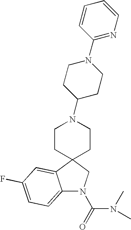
C12=CC=C(F)C=C1C1(CN2C(=O)N(C)C)CCN(C2CCN(C3=NC=CC=C3)CC2)CC1
